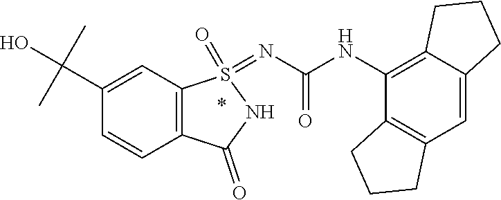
C12=C(C=C3C(=C1NC(=O)N=S1(=O)C4=C(C=CC(C(O)(C)C)=C4)C(=O)N1)CCC3)CCC2
